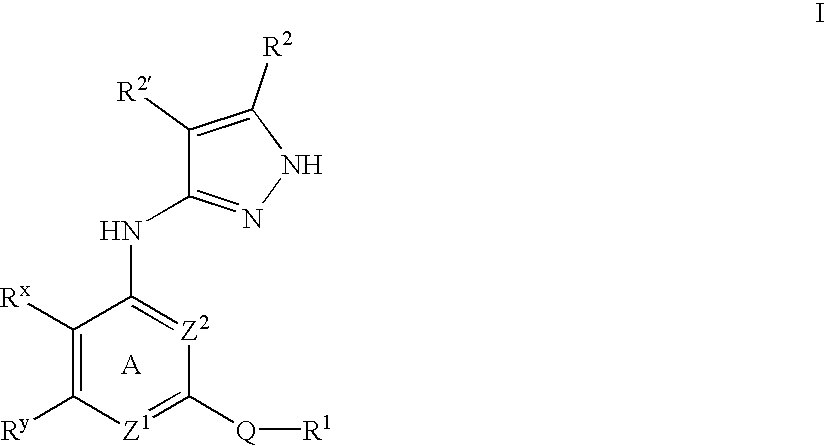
C1([Rx])=C([Ry])[Z1]=C([Q][R1])[Z2]=C1NC1=NNC([R2])=C1[R2].[A]
